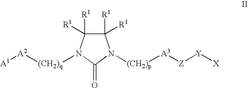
C1([R1])([R1])C([R1])([R1])N([(CH2)q][A2][A1])C(=O)N1[(CH2)p][A3][Z][Y][X]
